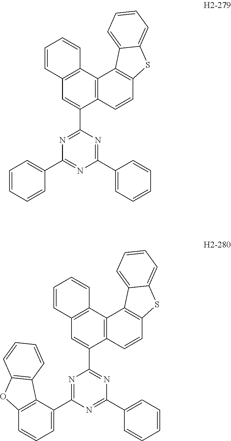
C1=CC2=C(C3=C1C(C1=NC(C4=CC=CC=C4)=NC(C4=CC=CC=C4)=N1)=CC1=C3C=CC=C1)C1=CC=CC=C1S2.C1(C2=CC=CC=C2)=NC(C2=CC=CC3=C2C2=C(O3)C=CC=C2)=NC(C2=CC3=C(C4=C2C=CC2=C4C4=CC=CC=C4S2)C=CC=C3)=N1
